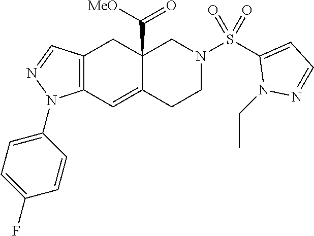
C12=C(C=C3C(C([MeO])=O)(C1)CN(S(C1=CC=NN1CC)(=O)=O)CC3)N(C1=CC=C(F)C=C1)N=C2
